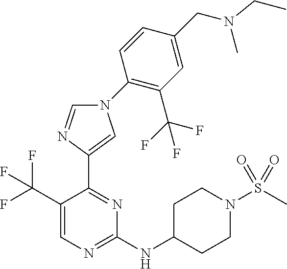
C1=NC(C2=NC(NC3CCN(S(C)(=O)=O)CC3)=NC=C2C(F)(F)F)=CN1C1=C(C(F)(F)F)C=C(CN(CC)C)C=C1
